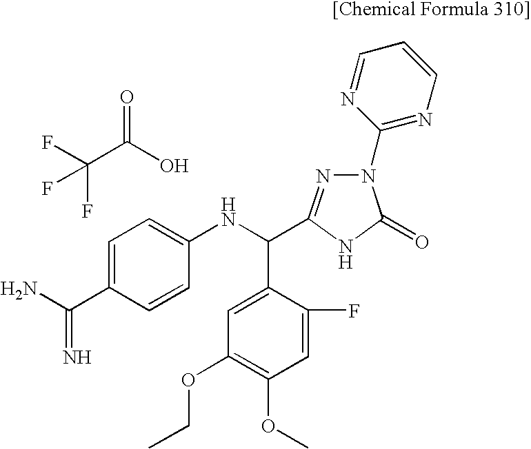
C1=C(C(N)=N)C=CC(NC(C2=CC(OCC)=C(OC)C=C2F)C2=NN(C3=NC=CC=N3)C(=O)N2)=C1.C(C(=O)O)(F)(F)F
